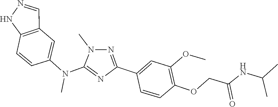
C1=NNC2=C1C=C(N(C)C1=NC(C3=CC(OC)=C(OCC(=O)NC(C)C)C=C3)=NN1C)C=C2
